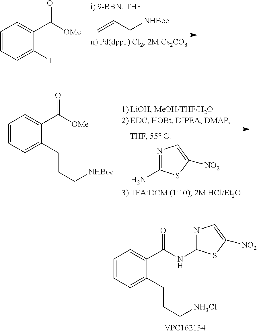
C=CC[NHBoc].C1=CC=C(I)C(C([OMe])=O)=C1.C1=CC=C(CCC[NHBoc])C(C([OMe])=O)=C1.NC1=NC=C([NO2])S1.C1=CC=C(CCC[NH3Cl])C(C(=O)NC2=NC=C([NO2])S2)=C1
